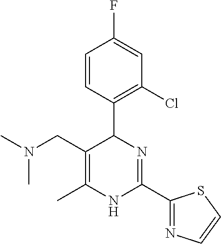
C1=CC(C2C(CN(C)C)=C(C)NC(C3=NC=CS3)=N2)=C(Cl)C=C1F
